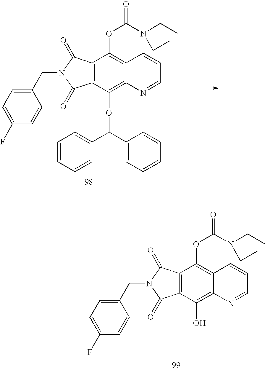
C12=C(C(OC(C3=CC=CC=C3)C3=CC=CC=C3)=C3C(=C1OC(N(CC)CC)=O)C=CC=N3)C(=O)N(CC1=CC=C(F)C=C1)C2=O.C12=C(C(O)=C3C(=C1OC(N(CC)CC)=O)C=CC=N3)C(=O)N(CC1=CC=C(F)C=C1)C2=O
